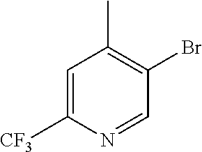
C1=C([CF3])N=CC(Br)=C1C
